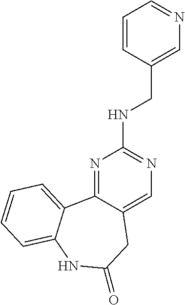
N1=C2C(=CN=C1NCC1=CN=CC=C1)CC(=O)NC1=CC=CC=C21
